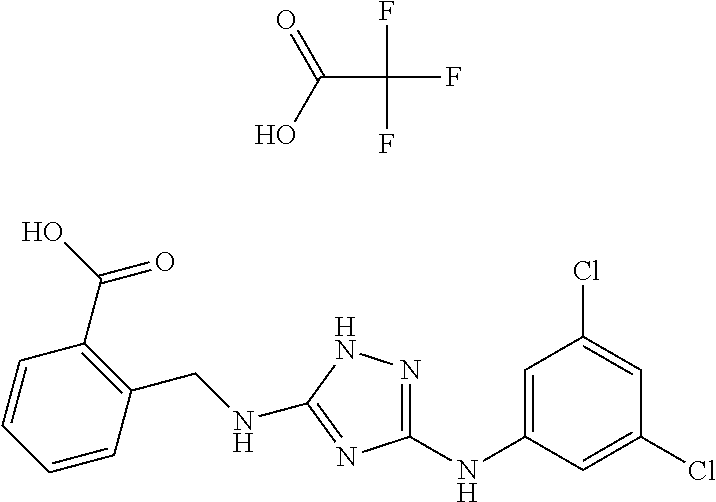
C(C(=O)O)(F)(F)F.C1=CC(CNC2=NC(NC3=CC(Cl)=CC(Cl)=C3)=NN2)=C(C(O)=O)C=C1
